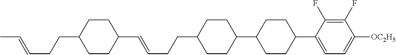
C1(C=CCCC2CCC(C3CCC(C4=CC=C([OC2H5])C(F)=C4F)CC3)CC2)CCC(CCC=CC)CC1
